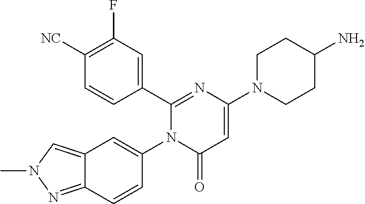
C1([NC])=C(F)C=C(C2=NC(N3CCC(N)CC3)=CC(=O)N2C2=CC3=CN(C)N=C3C=C2)C=C1
